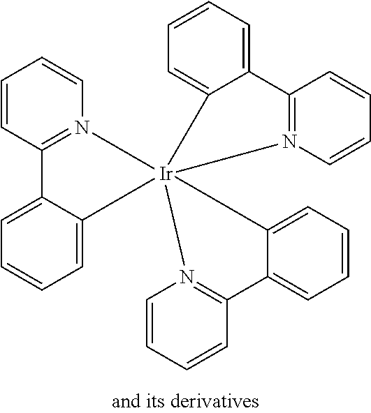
C1=CC2=N(C=C1)[Ir]13(C4=CC=CC=C24)(C2=CC=CC=C2C2=N1C=CC=C2)N1=C(C2=CC=CC=C32)C=CC=C1
